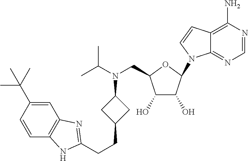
C12=NC=NC(N)=C1C=CN2C1C(O)C(O)C(CN(C2CC(CCC3=NC4=C(C=CC(C(C)(C)C)=C4)N3)C2)C(C)C)O1
